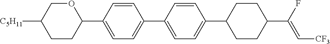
C1CC(C2=CC=C(C3=CC=C(C4CCC(C(F)=C[CF3])CC4)C=C3)C=C2)OCC1[C5H11]
